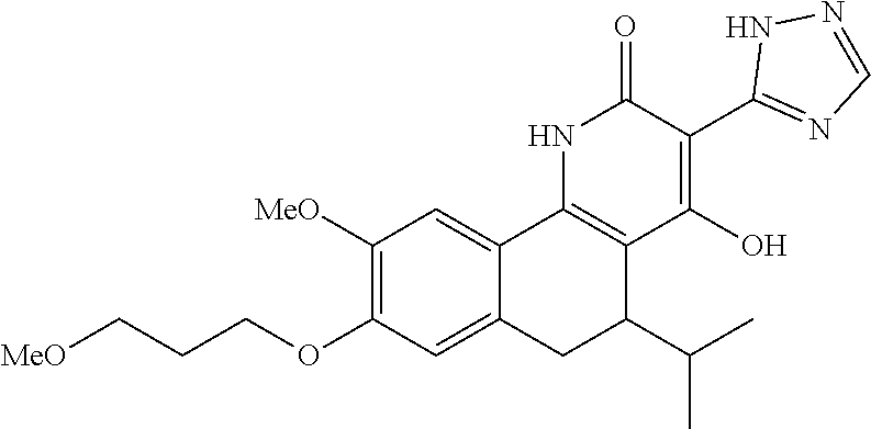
C12=CC(OCCC[MeO])=C([MeO])C=C1C1=C(C(C(C)C)C2)C(O)=C(C2=NC=NN2)C(=O)N1
